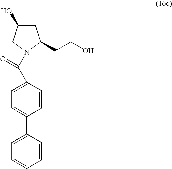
C1(C(N2CC(O)CC2CCO)=O)=CC=C(C2=CC=CC=C2)C=C1
